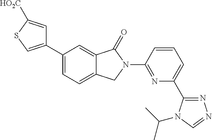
C1(C2=CC=C3C(=C2)C(=O)N(C2=NC(C4=NN=CN4C(C)C)=CC=C2)C3)=CSC([HO2C])=C1
